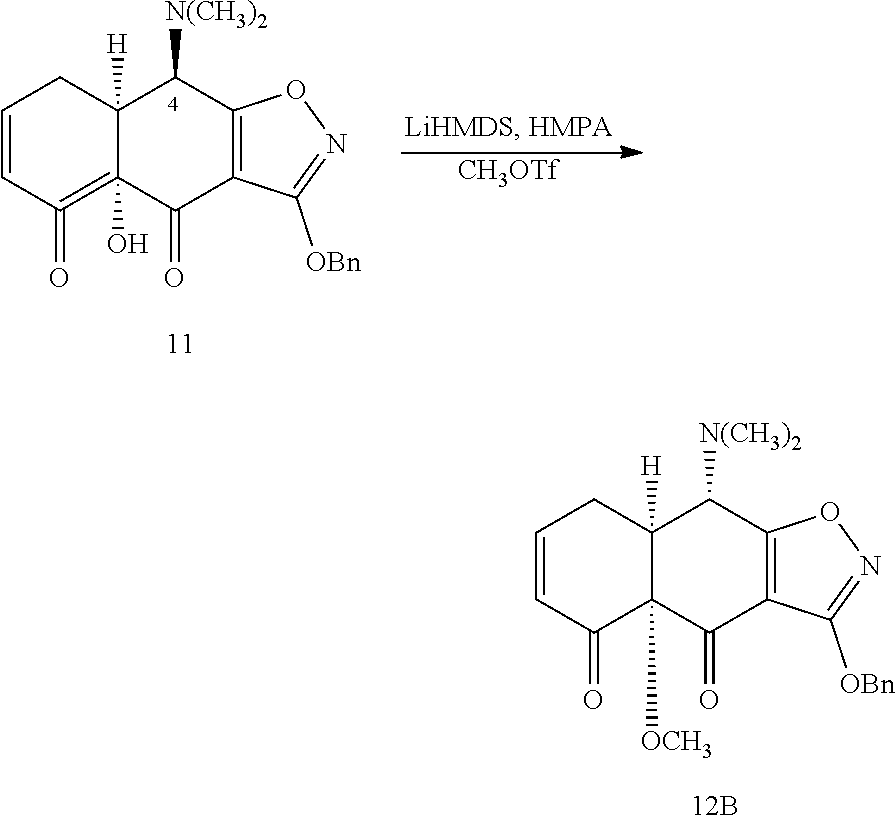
C1=CCC2([H])C([OCH3])(C1=O)C(=O)C1=C(C2[N(CH3)2])ON=C1[OBn].C1=CCC2([H])C(O)(=C1=O)C(=O)C1=C(C2[N(CH3)2])ON=C1[OBn].[CH3OTf]
